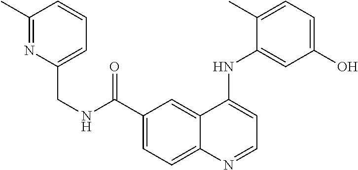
C1(C(=O)NCC2=CC=CC(C)=N2)=CC=C2C(=C1)C(NC1=CC(O)=CC=C1C)=CC=N2
